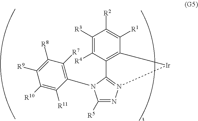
C1([R5])=NN2=C(N1C1=C([R7])C([R8])=C([R9])C([R10])=C1[R11])C1=C(C([R1])=C([R2])C([R3])=C1[R4])[Ir]2
